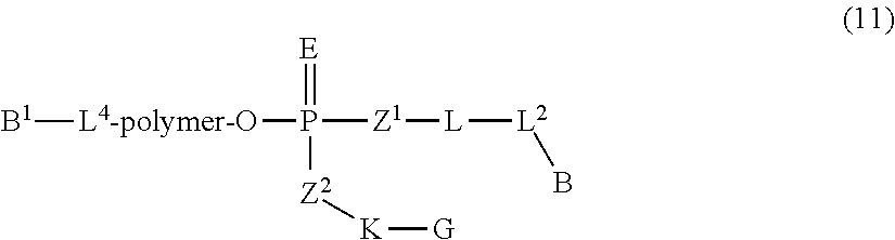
[L4-polymer-O](P(=[E])([Z1][L][L2]B)[Z2][K][G])[B1]
